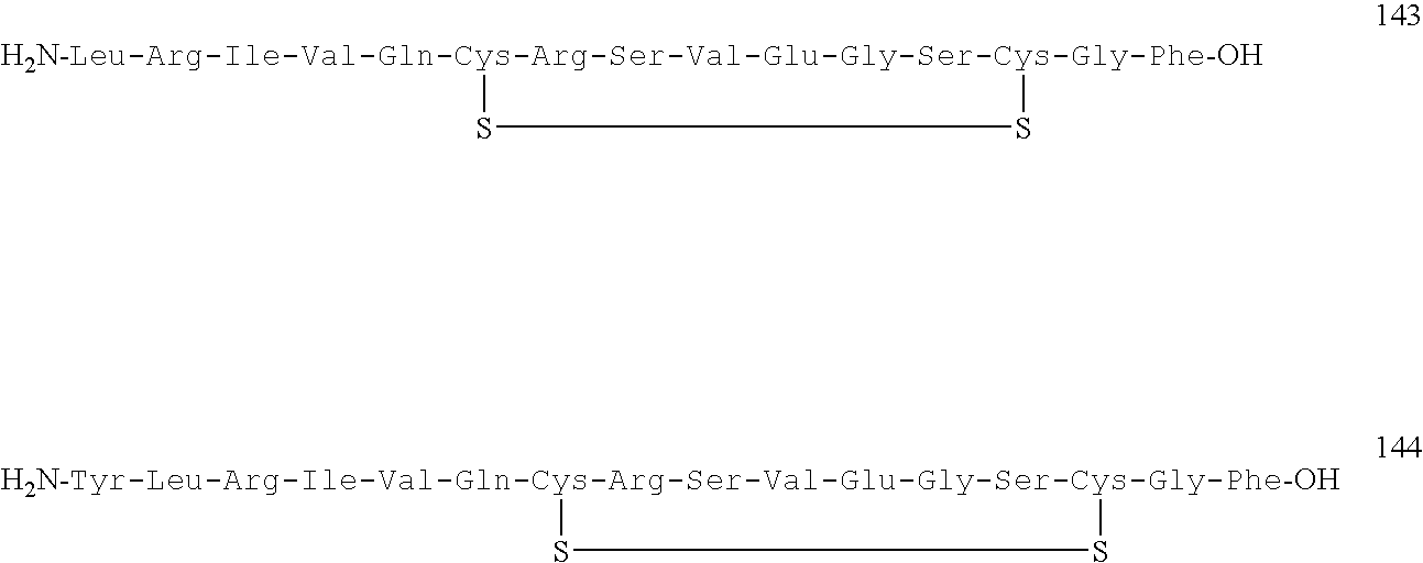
[H2N-Leu-Arg-Ile-Val-Gln-Cys-Arg-Ser-Val-Glu-Gly-Ser-Cys-Gly-Phe-OH]1SS1.[H2N-Tyr-Leu-Arg-Ile-Val-Gln-Cys-Arg-Ser-Val-Glu-Gly-Ser-Cys-Gly-Phe-OH]1SS1
